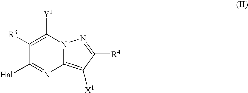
C1([R3])=C([Y1])N2C(=C([X1])C([R4])=N2)N=C1[Hal]
